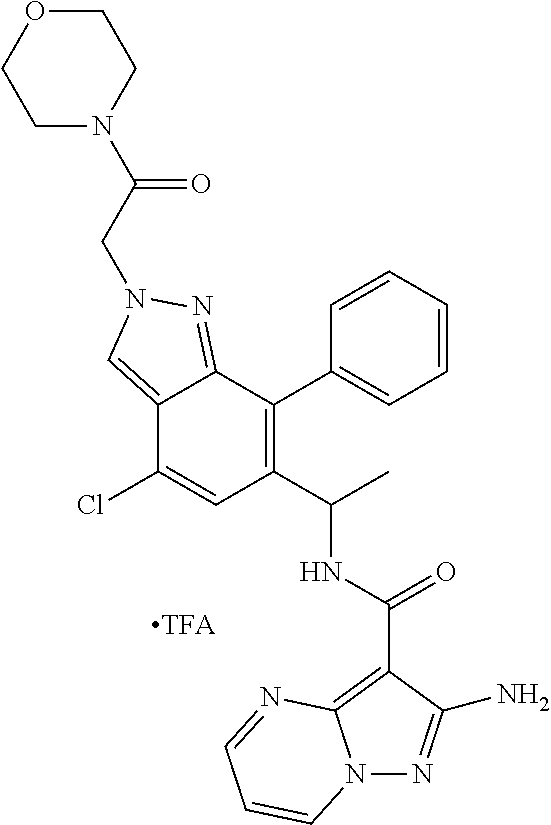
C1(Cl)=CC(C(C)NC(=O)C2=C3N(N=C2N)C=CC=N3)=C(C2=CC=CC=C2)C2=NN(CC(=O)N3CCOCC3)C=C12
